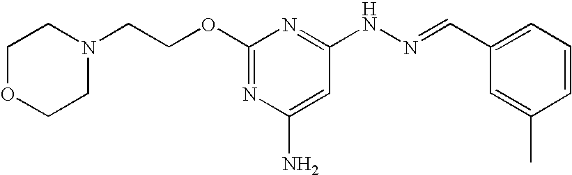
C1(OCCN2CCOCC2)=NC(N)=CC(NN=CC2=CC=CC(C)=C2)=N1
